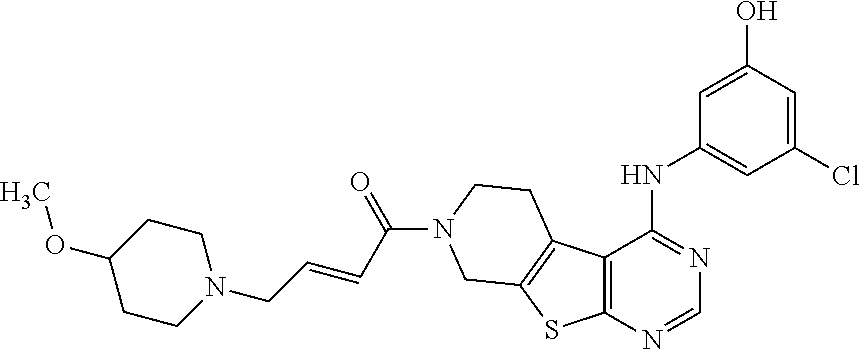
C1=C(O)C=C(Cl)C=C1NC1=NC=NC2=C1C1=C(S2)CN(C(C=CCN2CCC(OC)CC2)=O)CC1
